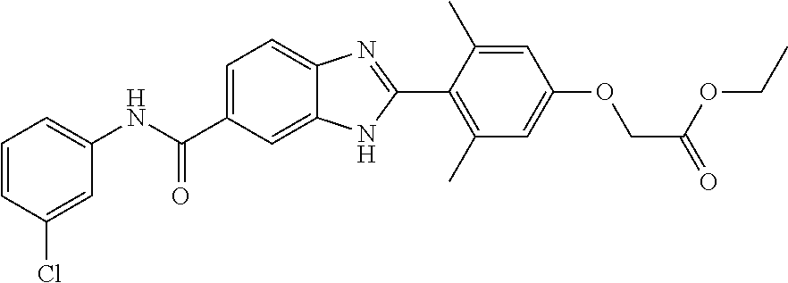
C1=CC(Cl)=CC(NC(C2=CC=C3C(=C2)NC(C2=C(C)C=C(OCC(OCC)=O)C=C2C)=N3)=O)=C1
